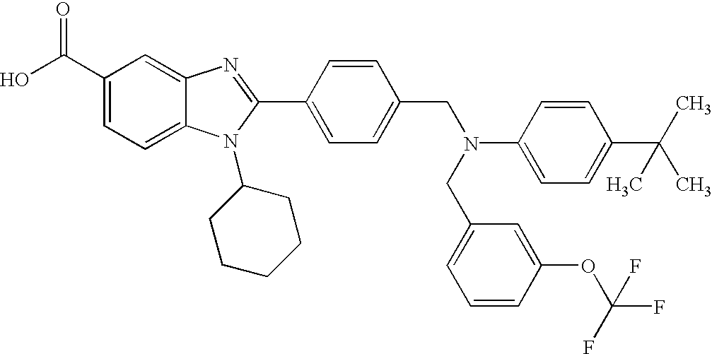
OC(C1=CC=C2C(=C1)N=C(C1=CC=C(CN(C3=CC=C(C(C)(C)C)C=C3)CC3=CC=CC(OC(F)(F)F)=C3)C=C1)N2C1CCCCC1)=O
